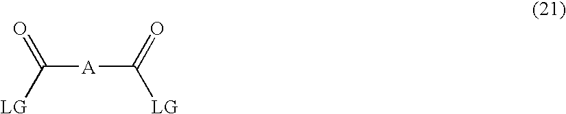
[A](C([LG])=O)C([LG])=O
